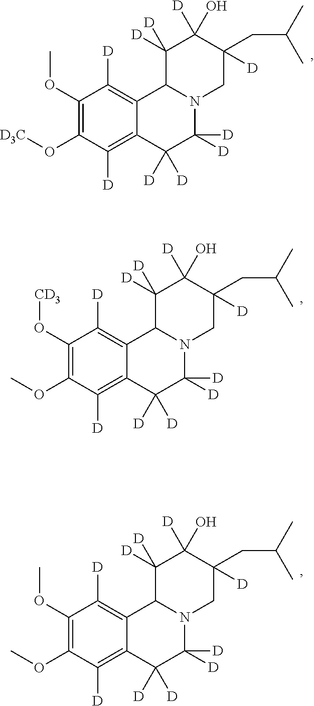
C1(O[CD3])=C(OC)C([D])=C2C(=C1[D])C1N(C([D])([D])C2([D])[D])CC([D])(CC(C)C)C([D])(O)C1([D])[D].C1(OC)=C(OC)C([D])=C2C(=C1[D])C1N(C([D])([D])C2([D])[D])CC([D])(CC(C)C)C([D])(O)C1([D])[D].C1(OC)=C(O[D3C])C([D])=C2C(=C1[D])C1N(C([D])([D])C2([D])[D])CC([D])(CC(C)C)C([D])(O)C1([D])[D]
